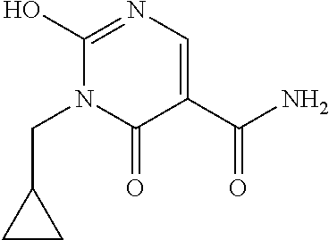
C1(C(=O)N)=CN=C(O)N(CC2CC2)C1=O
